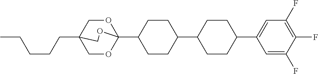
C(CCCC)C12COC(C3CCC(C4CCC(C5=CC(F)=C(F)C(F)=C5)CC4)CC3)(OC1)OC2
